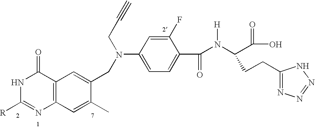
C12=C(C=C(C)C(CN(CC#C)C3=CC=C(C(=O)N(C(C(O)=O)CCC4=NN=NN4)[H])C(F)=C3)=C1)N=C([R])NC2=O
